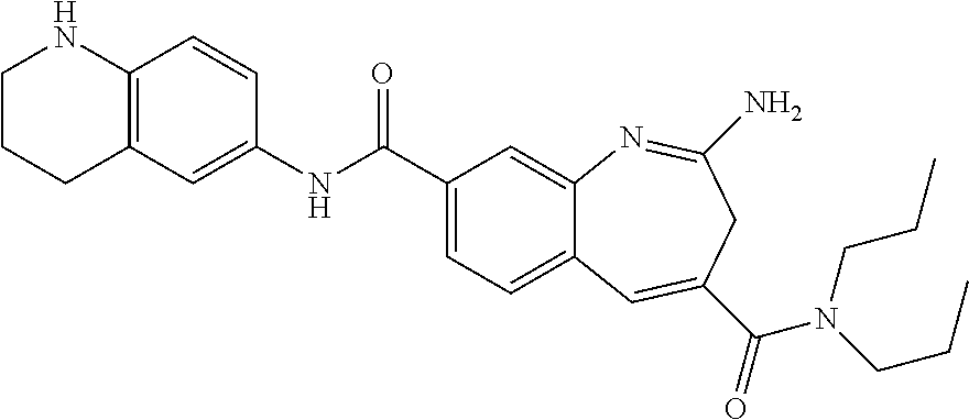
C1CC2=C(C=CC(NC(C3=CC=C4C(=C3)N=C(N)CC(C(=O)N(CCC)CCC)=C4)=O)=C2)NC1
